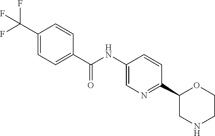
C(C1=CC=C(C(F)(F)F)C=C1)(NC1=CN=C(C2CNCCO2)C=C1)=O
